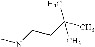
CNCCC(C)(C)C
